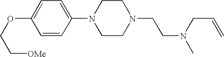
O(C1=CC=C(N2CCN(CCN(C)CC=C)CC2)C=C1)CC[OMe]
